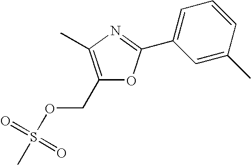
C1(COS(C)(=O)=O)=C(C)N=C(C2=CC=CC(C)=C2)O1
